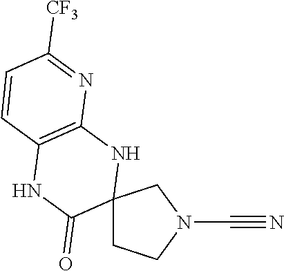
C12(CCN(C#N)C1)NC1=C(NC2=O)C=CC([CF3])=N1
